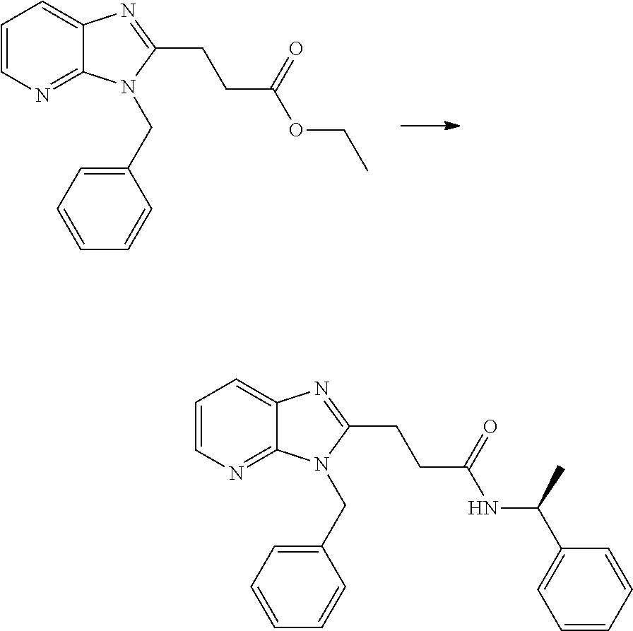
C1=CN=C2C(=C1)N=C(CCC(OCC)=O)N2CC1=CC=CC=C1.C1=CN=C2C(=C1)N=C(CCC(NC(C1=CC=CC=C1)C)=O)N2CC1=CC=CC=C1
